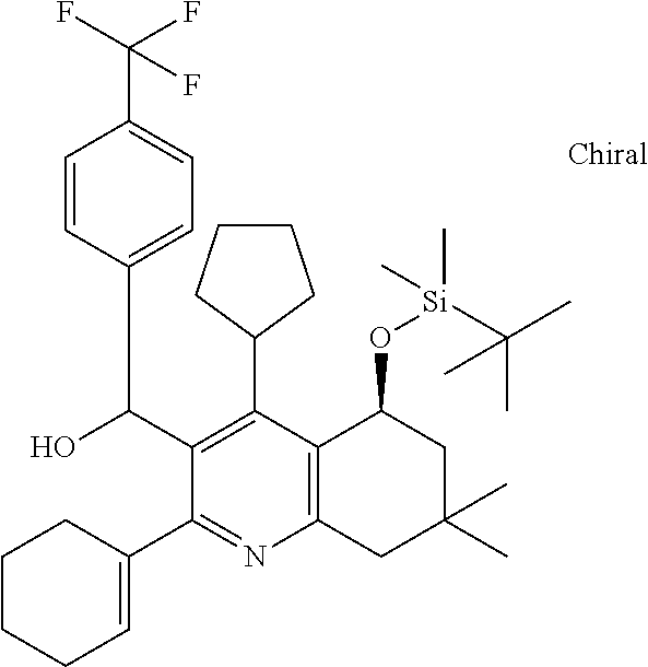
C1(C2CCCC2)=C(C(O)C2=CC=C(C(F)(F)F)C=C2)C(C2=CCCCC2)=NC2=C1C(O[Si](C(C)(C)C)(C)C)CC(C)(C)C2
